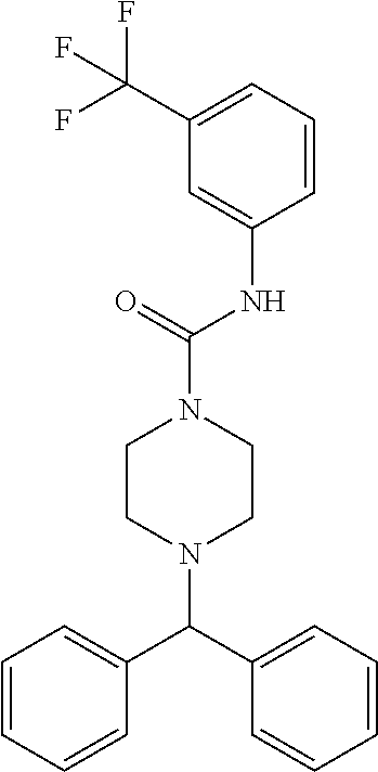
C1(C(F)(F)F)=CC=CC(NC(N2CCN(C(C3=CC=CC=C3)C3=CC=CC=C3)CC2)=O)=C1
